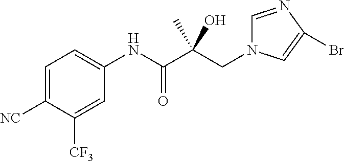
C1=C([NC])C([CF3])=CC(NC(C(CN2C=NC(Br)=C2)(C)O)=O)=C1
